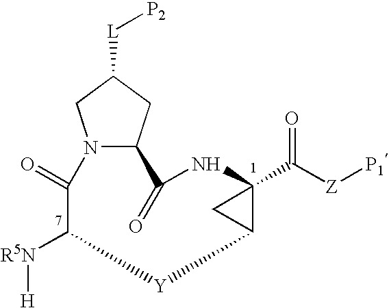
N12C(CC([L][P2])C1)C(=O)NC1(C([Z][P1])=O)CC1[Y]C([R5N][H])C2=O
